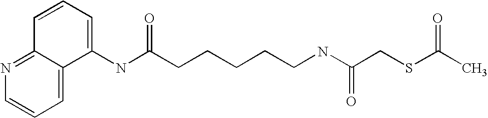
C1=CC=C(NC(CCCCCNC(CSC(C)=O)=O)=O)C2=CC=CN=C12
